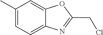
C1(C)=CC=C2C(=C1)OC(CCl)=N2
